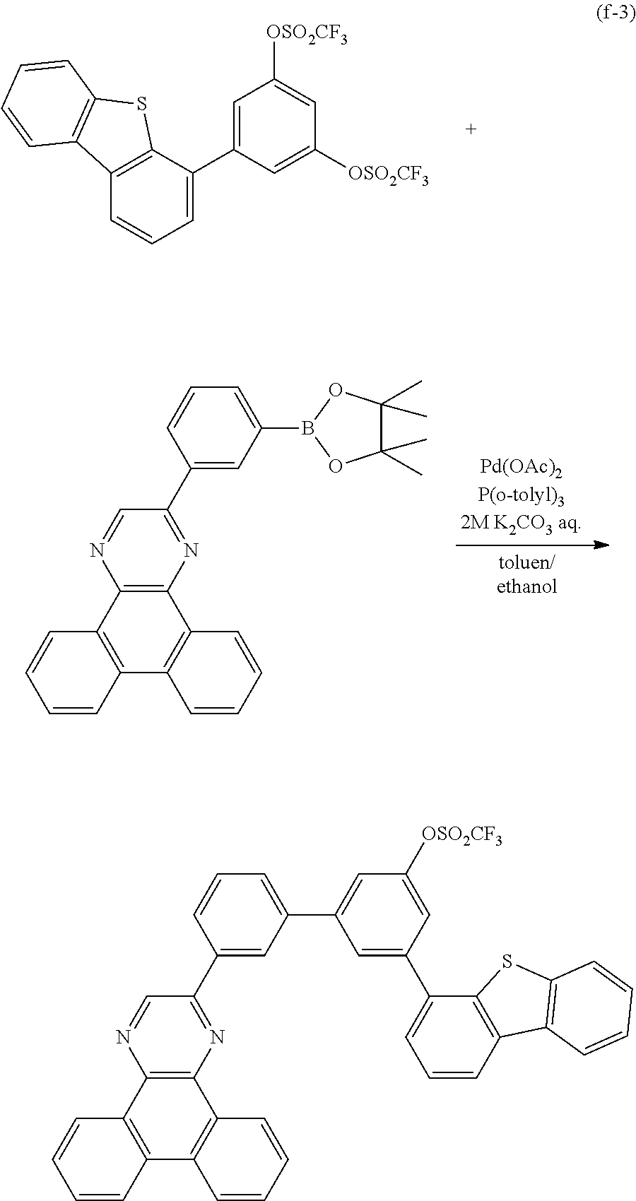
C1(C)(C)C(C)(C)OB(C2=CC=CC(C3=NC4=C(C5=C(C=CC=C5)C5=C4C=CC=C5)N=C3)=C2)O1.C1=C(C2=CC=CC3=C2SC2=C3C=CC=C2)C=C([OSO2CF3])C=C1[OSO2CF3].C1=CC2=C(C=C1)C1=C(C3=C2C=CC=C3)N=C(C2=CC(C3=CC([OSO2CF3])=CC(C4=CC=CC5=C4SC4=C5C=CC=C4)=C3)=CC=C2)C=N1
